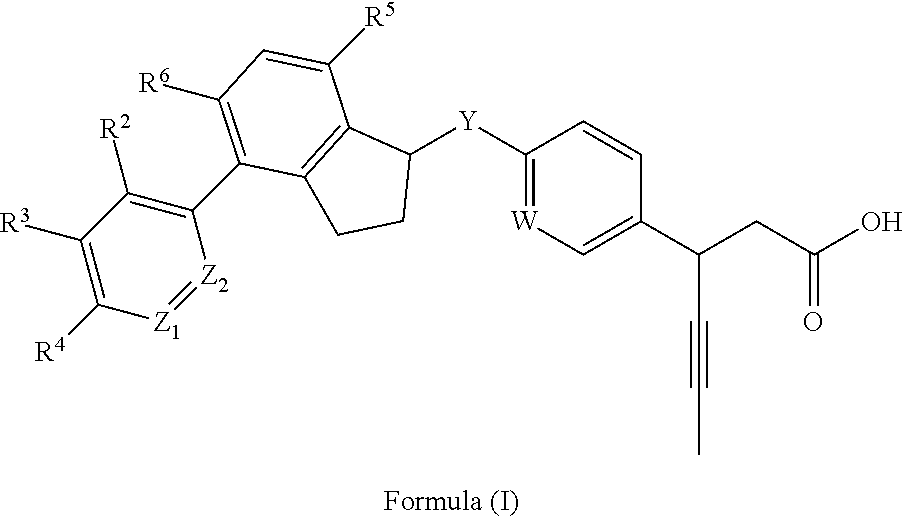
C1([Y]C2C3=C(CC2)C(C2=C([R2])C([R3])=C([R4])[Z1]=[Z2]2)=C([R6])C=C3[R5])=[W]C=C(C(C#CC)CC(=O)O)C=C1
